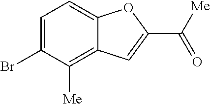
BrC1=CC=C2C(=C1[Me])C=C(C([Me])=O)O2
